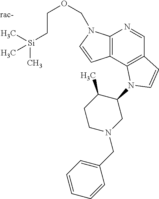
C12=C(C3=C(C=N1)C=CN3C1C(C)CCN(CC3=CC=CC=C3)C1)C=CN2COCC[Si](C)(C)C.[rac-]
